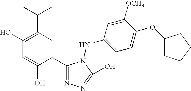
C1(O)=C(C(C)C)C=C(C2=NN=C(O)N2NC2=CC=C(OC3CCCC3)C([OCH3])=C2)C(O)=C1
